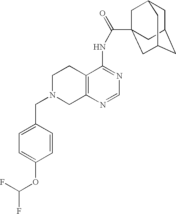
C1N(CC2=CC=C(OC(F)F)C=C2)CC2=C(C1)C(NC(=O)C13CC4CC(CC(C1)C4)C3)=NC=N2
